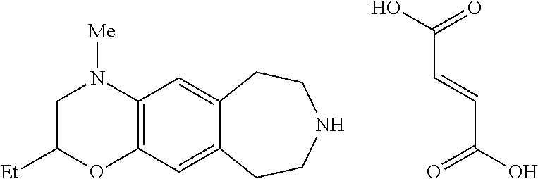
C1C([Et])OC2=C(N1[Me])C=C1C(=C2)CCNCC1.OC(=O)C=CC(O)=O
